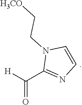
[H]C(C1=NC=CN1CC[H3CO])=O
